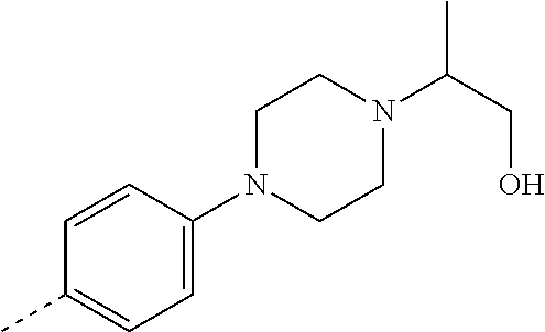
C1=CC(N2CCN(C(CO)C)CC2)=CC=C1C
